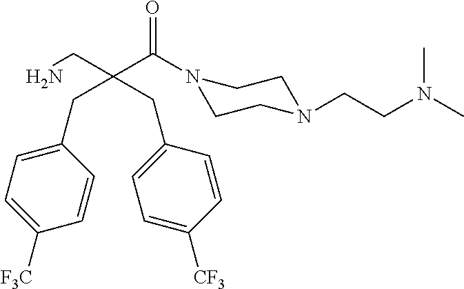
C(C(CN)(CC1=CC=C([F3C])C=C1)CC1=CC=C([CF3])C=C1)(=O)N1CCN(CCN(C)C)CC1
